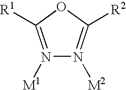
N1([M1])=C([R1])OC([R2])=N1[M2]
